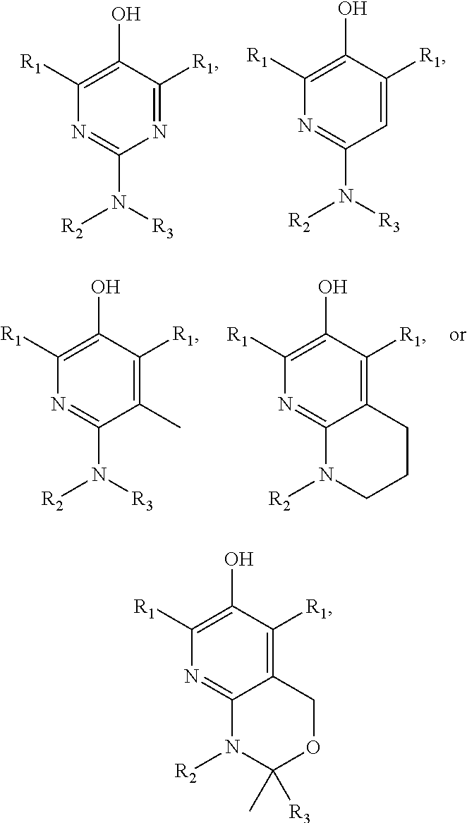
N1=C([R1])C(O)=C([R1])N=C1N([R3])[R2].C1=C([R1])C(O)=C([R1])N=C1N([R3])[R2].C1(C)=C([R1])C(O)=C([R1])N=C1N([R3])[R2].C12=C([R1])C(O)=C([R1])N=C1N([R2])CCC2.C12=C([R1])C(O)=C([R1])N=C1N([R2])C([R3])(C)OC2
